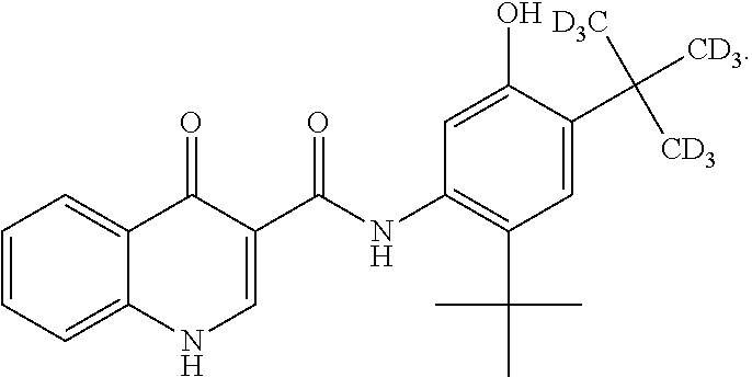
C1=CC=C2C(=C1)C(=O)C(C(NC1=C(C(C)(C)C)C=C(C([CD3])([D3C])[CD3])C(O)=C1)=O)=CN2
